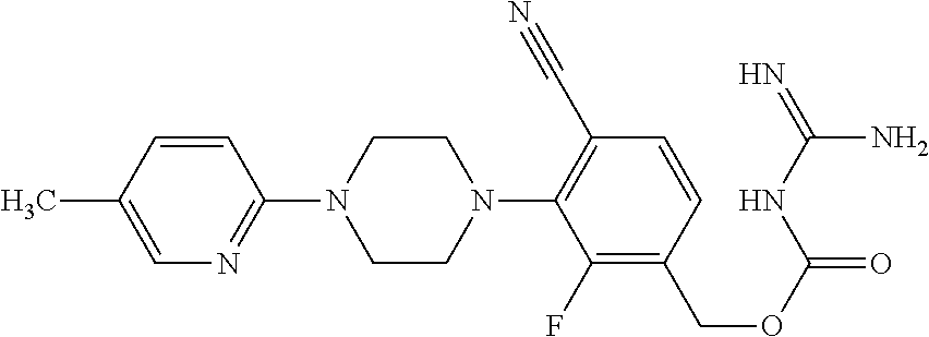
C1=CC(C)=CN=C1N1CCN(C2=C(C#N)C=CC(COC(=O)NC(=N)N)=C2F)CC1
